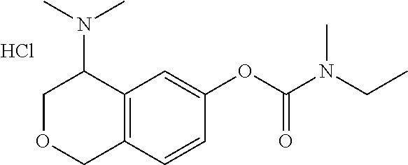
Cl.C12=C(C=C(OC(N(CC)C)=O)C=C1)C(N(C)C)COC2
